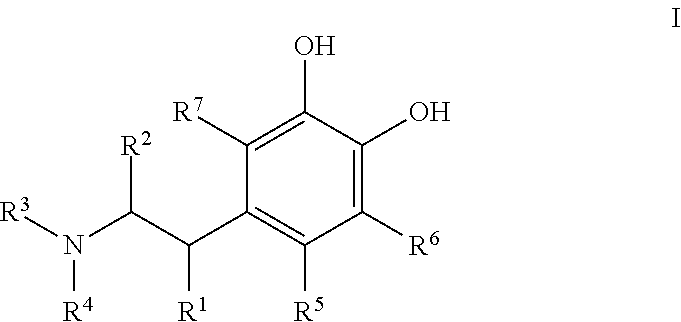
C1([R7])=C(O)C(O)=C([R6])C([R5])=C1C(C([R2])N([R3])[R4])[R1]
